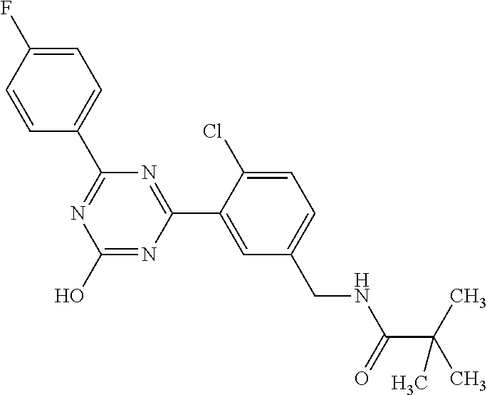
C1(C2=NC(O)=NC(C3=CC(CNC(=O)C(C)(C)C)=CC=C3Cl)=N2)=CC=C(F)C=C1
